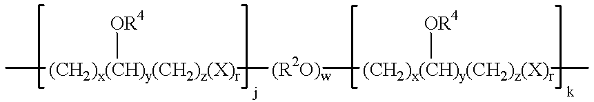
[(CH2)x(CH)y(CH2)z(X)r]([OR4])([(R2O)w][(CH2)x(CH)y(CH2)z(X)r]([OR4])C)C
